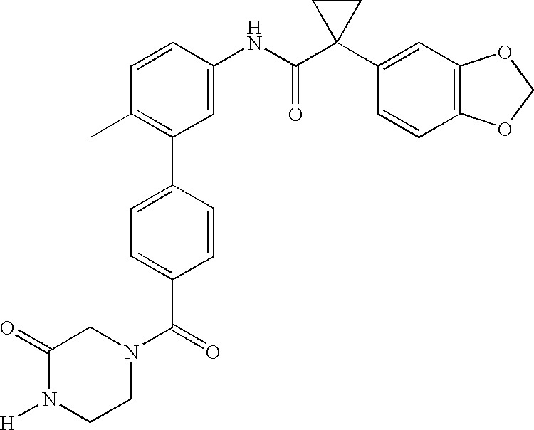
C1(NC(C2(C3=CC4=C(C=C3)OCO4)CC2)=O)=CC(C2=CC=C(C(=O)N3CCN([H])C(=O)C3)C=C2)=C(C)C=C1
